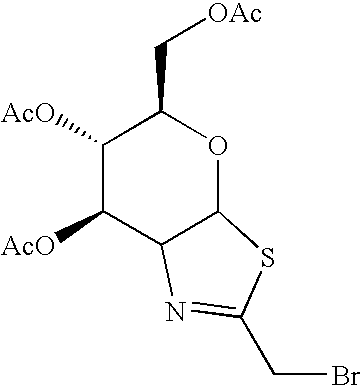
C1([AcO])C([AcO])C2C(OC1C[OAc])SC(CBr)=N2
